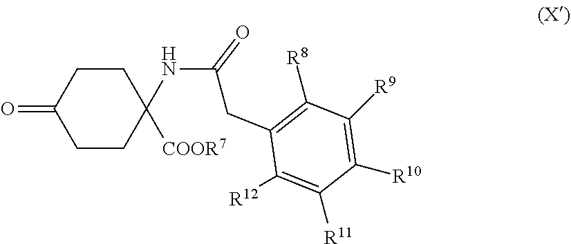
C1CC(=O)CCC1(NC(CC1=C([R8])C([R9])=C([R10])C([R11])=C1[R12])=O)[COOR7]
